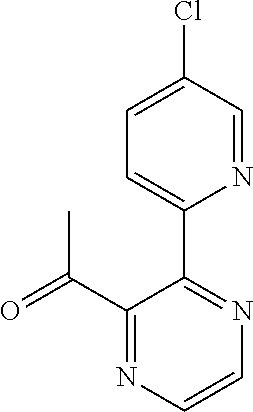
C1(C2=CC=C(Cl)C=N2)=NC=CN=C1C(=O)C
